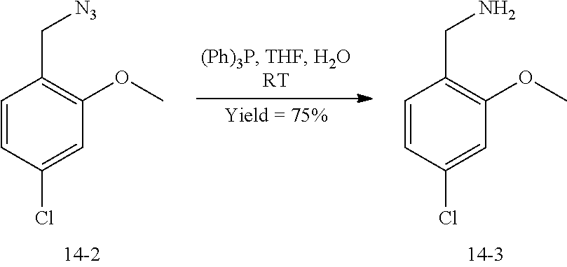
C1=CC(Cl)=CC(OC)=C1C[N3].C1=CC(Cl)=CC(OC)=C1CN
